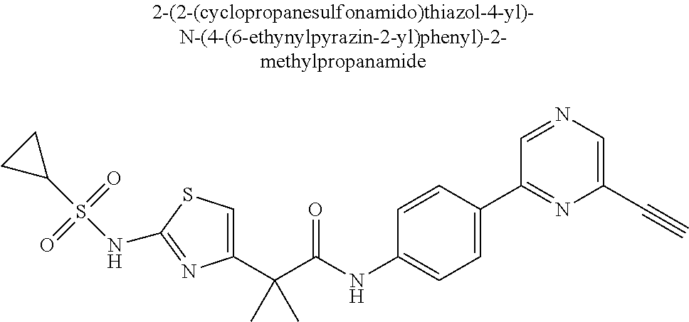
C1(C(C(NC2=CC=C(C3=NC(C#C)=CN=C3)C=C2)=O)(C)C)=CSC(NS(C2CC2)(=O)=O)=N1
